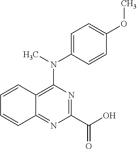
C12=C(N(C3=CC=C(OC)C=C3)C)N=C(C(O)=O)N=C1C=CC=C2
